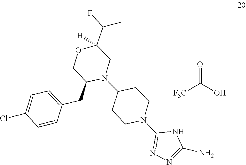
O=C(O)[F3C].C1(N2CCC(N3C(CC4=CC=C(Cl)C=C4)COC(C(C)F)([H])C3)CC2)=NN=C(N)N1
